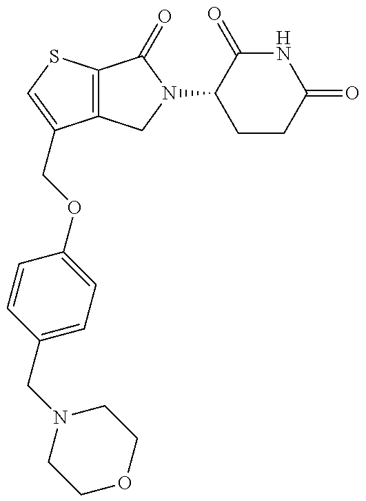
C12=C(SC=C1COC1=CC=C(CN3CCOCC3)C=C1)C(=O)N(C1CCC(=O)NC1=O)C2
